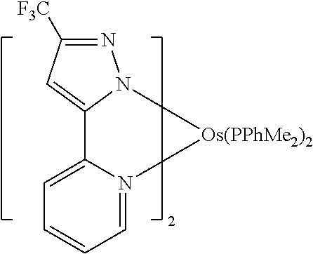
C12=CC([F3C])=NN1[Os(PPhMe2)2]N1=CC=CC=C21
